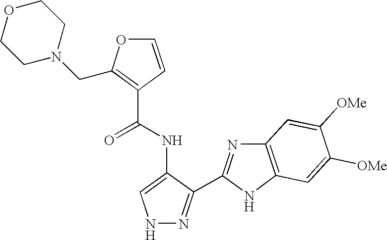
N1N=C(C2=NC3=C(N2)C=C([OMe])C([OMe])=C3)C(NC(C2=C(CN3CCOCC3)OC=C2)=O)=C1
